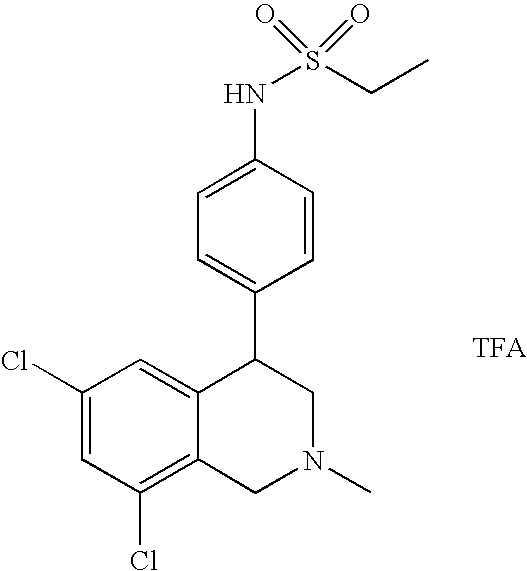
C1(Cl)=C2C(=CC(Cl)=C1)C(C1=CC=C(NS(CC)(=O)=O)C=C1)CN(C)C2
